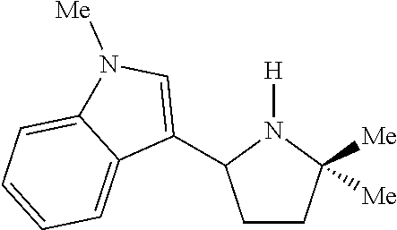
C1CC([Me])([Me])N([H])C1C1=CN([Me])C2=CC=CC=C12
